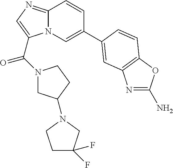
N12C(=NC=C1C(N1CC(N3CC(F)(F)CC3)CC1)=O)C=CC(C1=CC3=C(OC(N)=N3)C=C1)=C2
